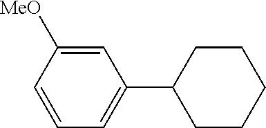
C1=CC([MeO])=CC(C2CCCCC2)=C1
